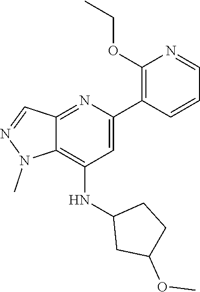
N1=CC2=NC(C3=C(OCC)N=CC=C3)=CC(NC3CC(OC)CC3)=C2N1C
